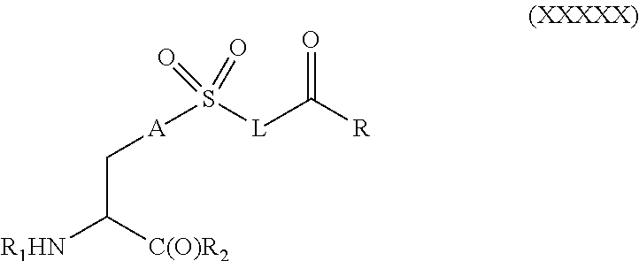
O=C([L]S([A]CC([C(O)R2])[R1HN])(=O)=O)[R]
